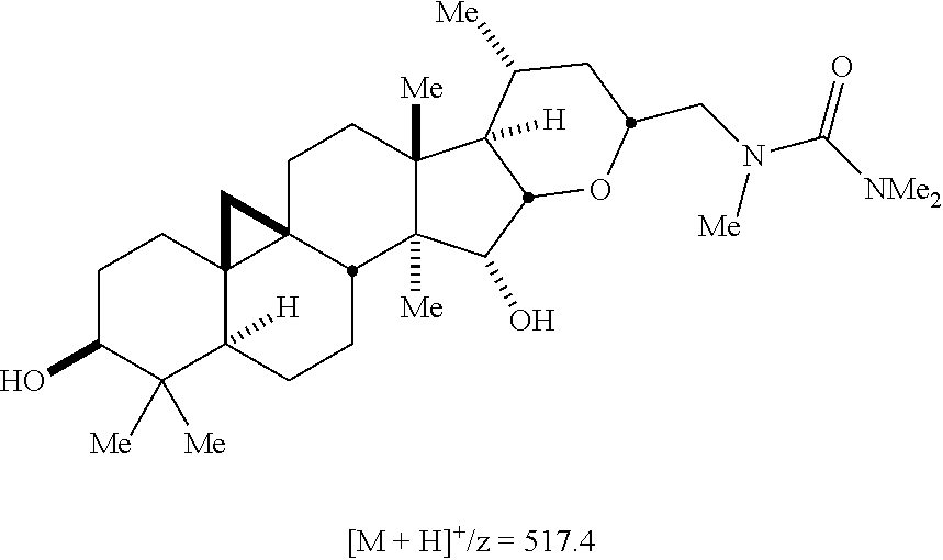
C1C(O)C([Me])([Me])C2([H])C3(C1)C1(CCC4([Me])C([Me])(C(O)C5C4([H])C([Me])CC(CN(C([NMe2])=O)[Me])O5)C1CC2)C3
